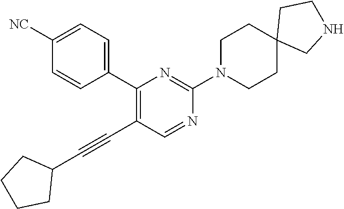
C1(C2=CC=C([NC])C=C2)=C(C#CC2CCCC2)C=NC(N2CCC3(CC2)CNCC3)=N1
